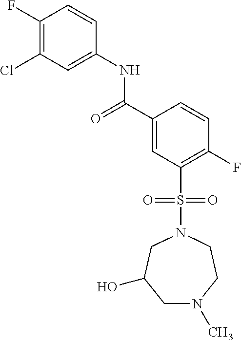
C1(F)=C(Cl)C=C(NC(=O)C2=CC(S(=O)(=O)N3CC(O)CN(C)CC3)=C(F)C=C2)C=C1
